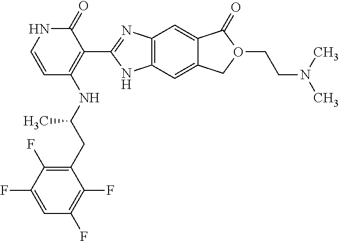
C1(CC(NC2=C(C3=NC4=C(N3)C=C3C(=C4)C(=O)O(CCN(C)C)C3)C(=O)NC=C2)C)=C(F)C(F)=CC(F)=C1F
